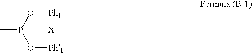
CP1O[Ph1][X][Ph1]O1
